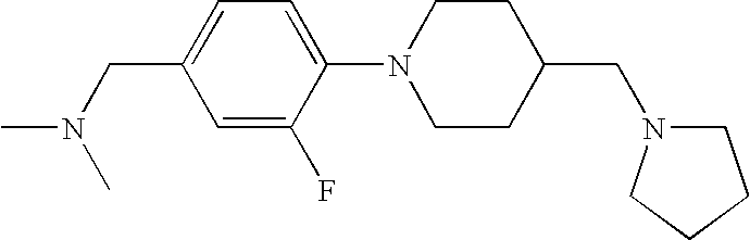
C1=C(F)C(N2CCC(CN3CCCC3)CC2)=CC=C1CN(C)C
